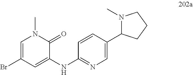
C1=C(Br)C=C(NC2=NC=C(C3N(C)CCC3)C=C2)C(=O)N1C
